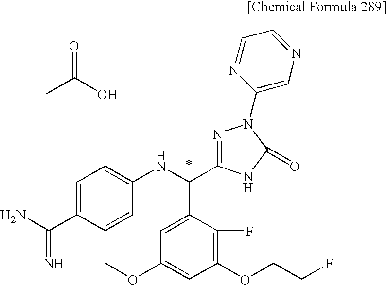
CC(O)=O.NC(C1=CC=C(NC(C2=CC(OC)=CC(OCCF)=C2F)C2=NN(C3=CN=CC=N3)C(=O)N2)C=C1)=N
